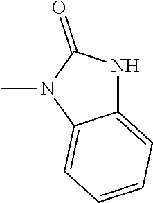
CN1C2=CC=CC=C2NC1=O
